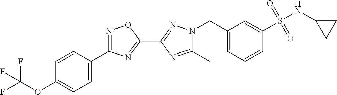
C1(C)=NC(C2=NC(C3=CC=C(OC(F)(F)F)C=C3)=NO2)=NN1CC1=CC=CC(S(NC2CC2)(=O)=O)=C1
